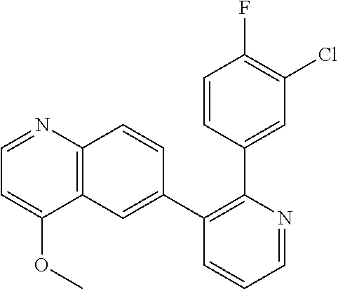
C1=CC(C2=C(C3=CC4=C(C=C3)N=CC=C4OC)C=CC=N2)=CC(Cl)=C1F
